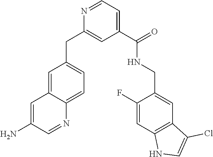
C1=C2C(=CC=C1CC1=CC(C(NCC3=CC4=C(C=C3F)NC=C4Cl)=O)=CC=N1)N=CC(N)=C2
